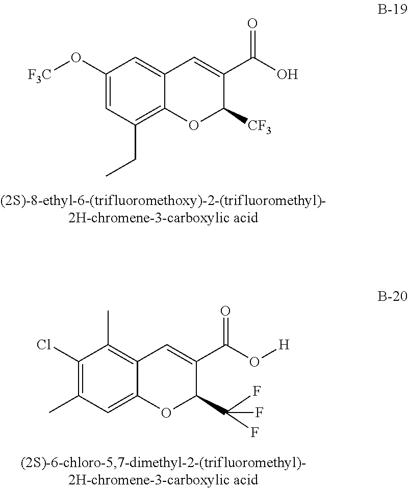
C1(O[F3C])=CC(CC)=C2C(=C1)C=C(C(O)=O)C([CF3])O2.C1(Cl)=C(C)C=C2C(=C1C)C=C(C(O[H])=O)C(C(F)(F)F)O2
